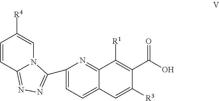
C1=C(C2=NN=C3C=CC([R4])=CN32)N=C2C(=C1)C=C([R3])C(C(O)=O)=C2[R1]
